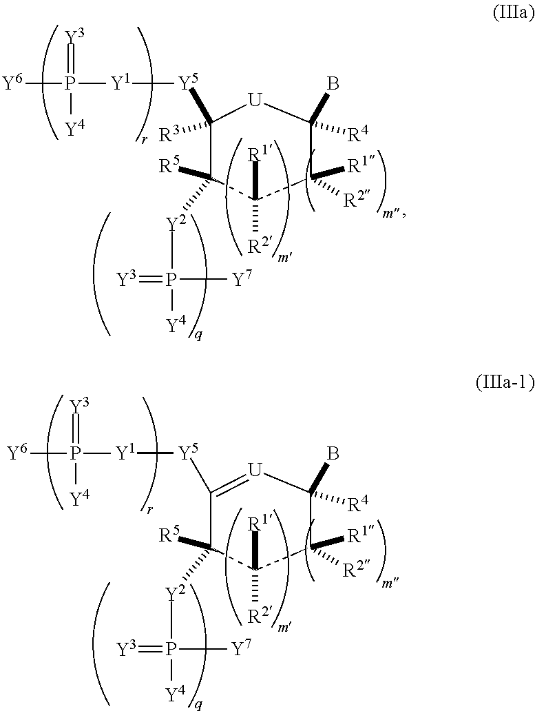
C1([Y5][Y1]P(=[Y3])([Y4])[Y6])=[U]C(B)([R4])C([R1])([R2])C([R1])([R2])C1([R5])[Y2]P(=[Y3])([Y4])[Y7].C1([Y5][Y1]P(=[Y3])([Y4])[Y6])([R3])[U]C(B)([R4])C([R1])([R2])C([R1])([R2])C1([R5])[Y2]P(=[Y3])([Y4])[Y7]
